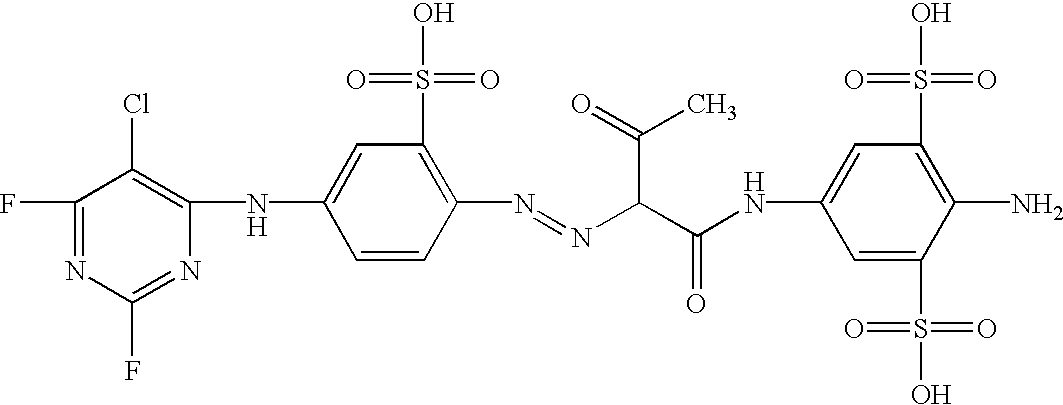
C1(F)=NC(F)=NC(NC2=CC(S(O)(=O)=O)=C(N=NC(C(NC3=CC(S(O)(=O)=O)=C(N)C(S(O)(=O)=O)=C3)=O)C(=O)C)C=C2)=C1Cl
